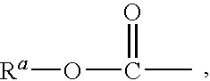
[Ra]OC(C)=O
